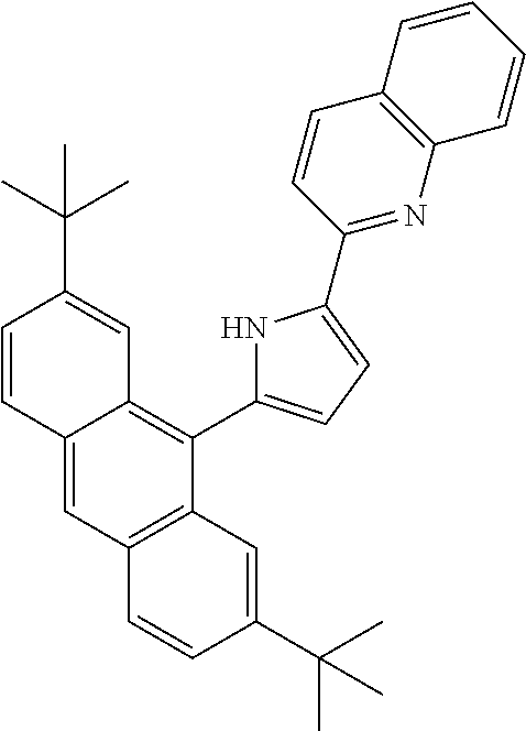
C12=CC3=C(C(C4=CC=C(C5=NC6=C(C=C5)C=CC=C6)N4)=C1C=C(C(C)(C)C)C=C2)C=C(C(C)(C)C)C=C3
